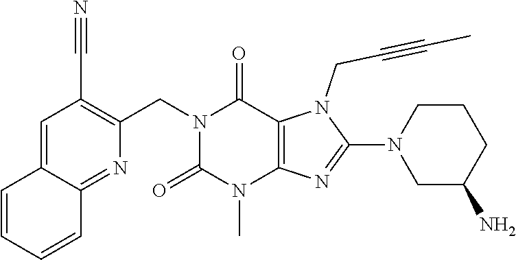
C12=CC(C#N)=C(CN3C(=O)N(C)C4=C(C3=O)N(CC#CC)C(N3CC(N)CCC3)=N4)N=C1C=CC=C2
